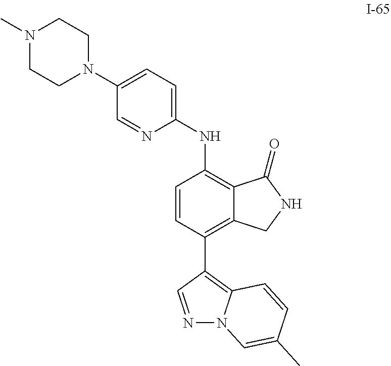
C12=C(NC3=CC=C(N4CCN(C)CC4)C=N3)C=CC(C3=C4N(N=C3)C=C(C)C=C4)=C1CNC2=O
